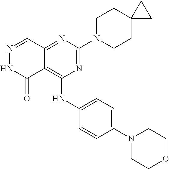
N1=CC2=NC(N3CCC4(CC3)CC4)=NC(NC3=CC=C(N4CCOCC4)C=C3)=C2C(=O)N1
